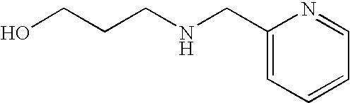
C1(CNCCCO)=CC=CC=N1
